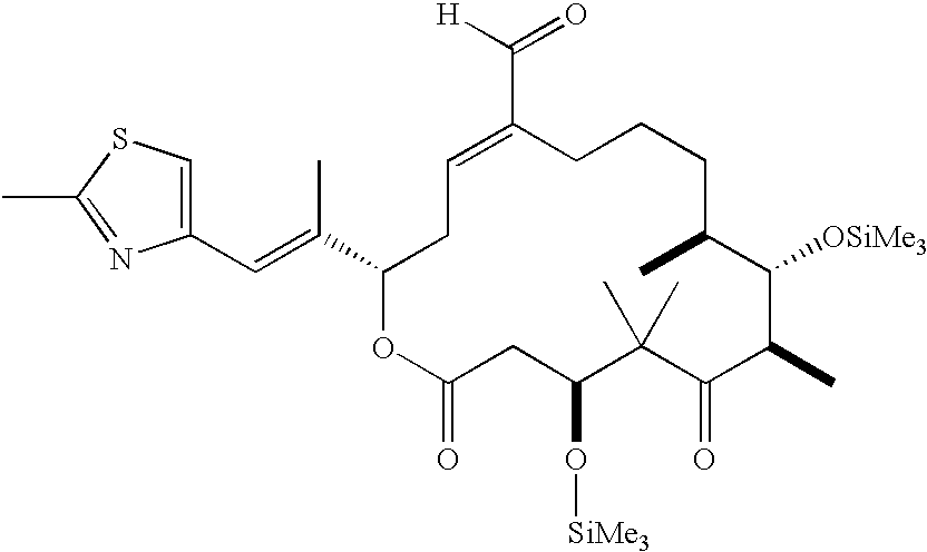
C1(C=C(C2CC=C(C(=O)[H])CCCC(C)C([OSiMe3])C(C)C(=O)C(C)(C)C(O[SiMe3])CC(=O)O2)C)=CSC(C)=N1
